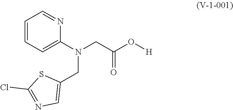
N1=CC=CC=C1N(CC(O[H])=O)CC1=CN=C(Cl)S1
